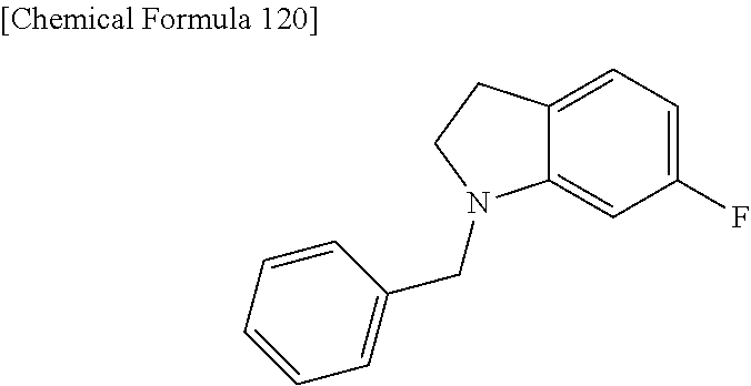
C1(F)=CC=C2C(=C1)N(CC1=CC=CC=C1)CC2
